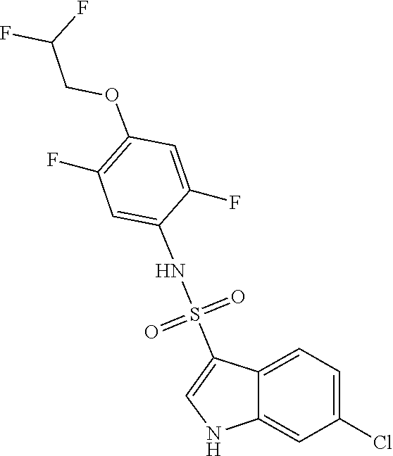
O=S(=O)(NC1=CC(F)=C(OCC(F)F)C=C1F)C1=CNC2=CC(Cl)=CC=C12
